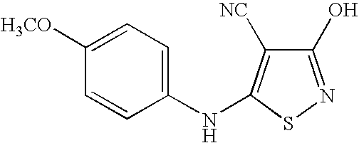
C1(O)=NSC(NC2=CC=C([H3CO])C=C2)=C1[NC]
